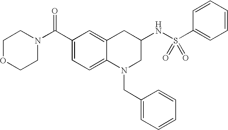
C1(C(N2CCOCC2)=O)=CC=C2C(=C1)CC(NS(C1=CC=CC=C1)(=O)=O)CN2CC1=CC=CC=C1
